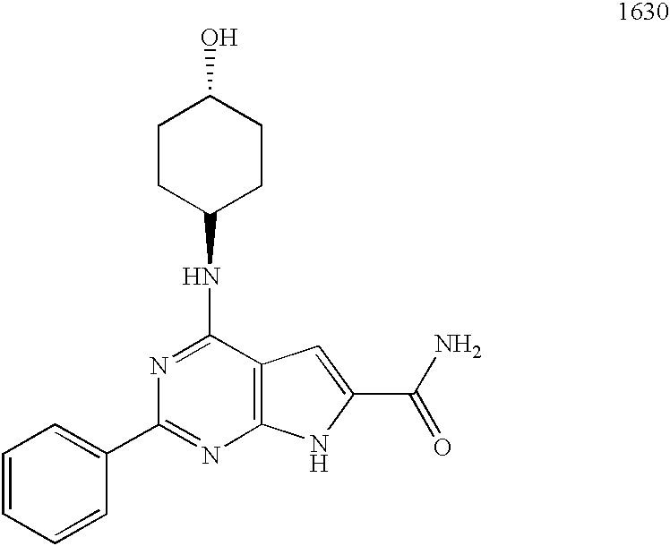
N1=C(NC2CCC(O)CC2)C2=C(N=C1C1=CC=CC=C1)NC(C(N)=O)=C2
